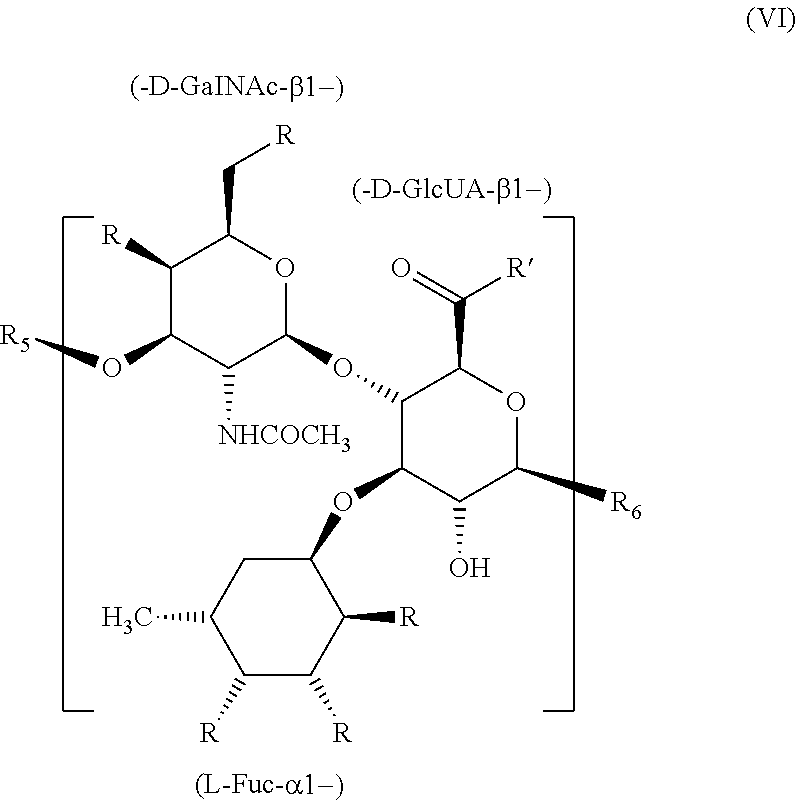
C1([R])C(O[R5])C([NHCOCH3])C(OC2C(OC3CC(C)C([R])C([R])C3[R])C(O)C([R6])OC2C(=O)[R])OC1C[R]
